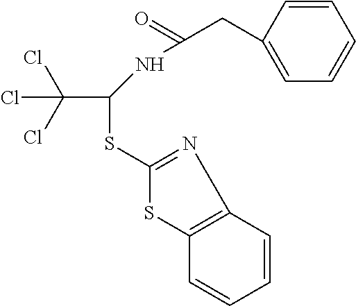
C1(CC(=O)NC(SC2=NC3=C(S2)C=CC=C3)C(Cl)(Cl)Cl)=CC=CC=C1
